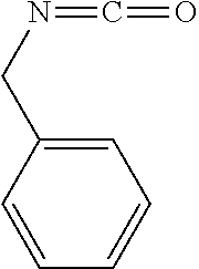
N(=C=O)CC1=CC=CC=C1
